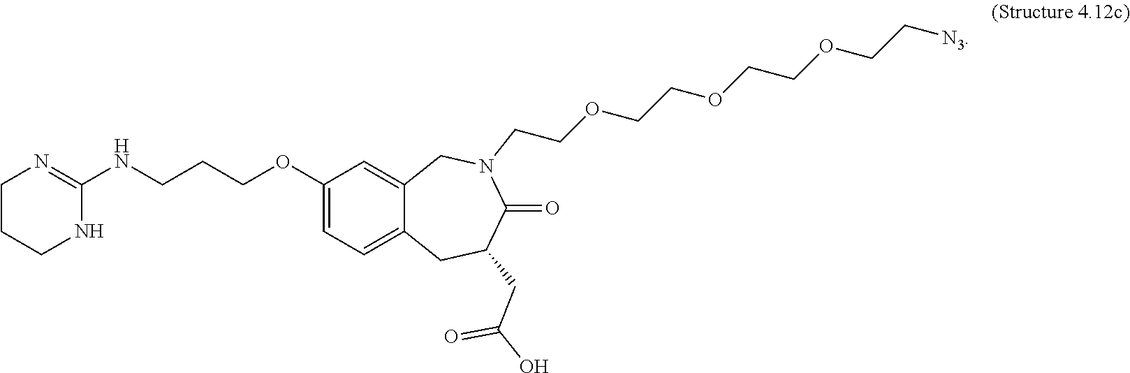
C1(NCCCOC2=CC=C3C(=C2)CN(CCOCCOCCOCC[N3])C(=O)C(CC(O)=O)C3)=NCCCN1
